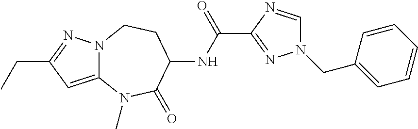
C12=CC(CC)=NN1CCC(NC(=O)C1=NN(CC3=CC=CC=C3)C=N1)C(=O)N2C
